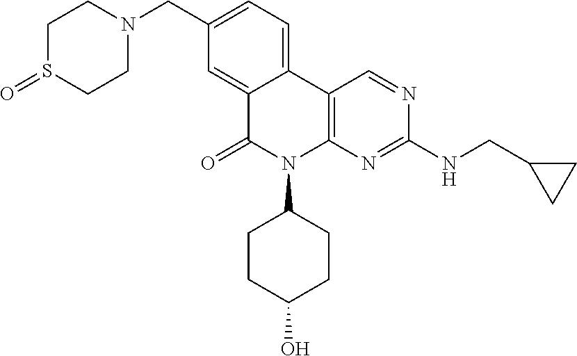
C12=CC(CN3CCS(=O)CC3)=CC=C1C1=C(N(C3CCC(O)CC3)C2=O)N=C(NCC2CC2)N=C1
